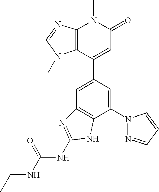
C1=C(C2=CC(=O)N(C)C3=C2N(C)C=N3)C=C(N2N=CC=C2)C2=C1N=C(NC(NCC)=O)N2
